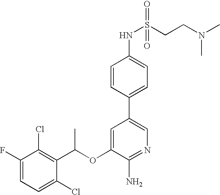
C1=C(F)C(Cl)=C(C(OC2=CC(C3=CC=C(NS(CCN(C)C)(=O)=O)C=C3)=CN=C2N)C)C(Cl)=C1
